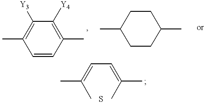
C1=CC(C)=C([Y4])C([Y3])=C1C.C1CC(C)CCC1C.CC(=CC=C(C)C)C
